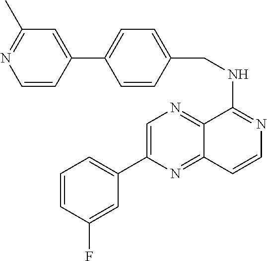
C12=NC=C(C3=CC=CC(F)=C3)N=C1C=CN=C2NCC1=CC=C(C2=CC(C)=NC=C2)C=C1
